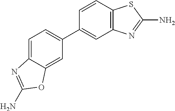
C1(C2=CC=C3C(=C2)OC(N)=N3)=CC2=C(C=C1)SC(N)=N2
